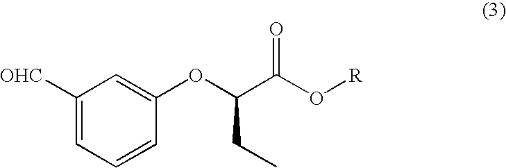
C1([OHC])=CC=CC(OC(C(O[R])=O)CC)=C1
